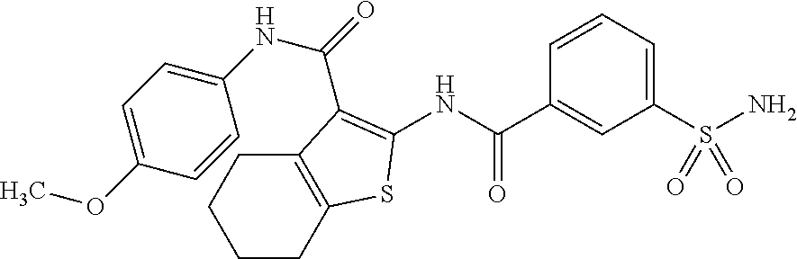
NS(C1=CC=CC(C(NC2=C(C(=O)NC3=CC=C(OC)C=C3)C3=C(CCCC3)S2)=O)=C1)(=O)=O
